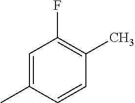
C1=C(C)C=CC(C)=C1F
